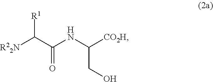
[R1]C(C(NC([CO2H])CO)=O)[R22N]
